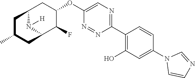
C1(C2=C(O)C=C(N3C=CN=C3)C=C2)=NC=C(OC2CC3N([H])C(C2F)CC(C)C3)N=N1
